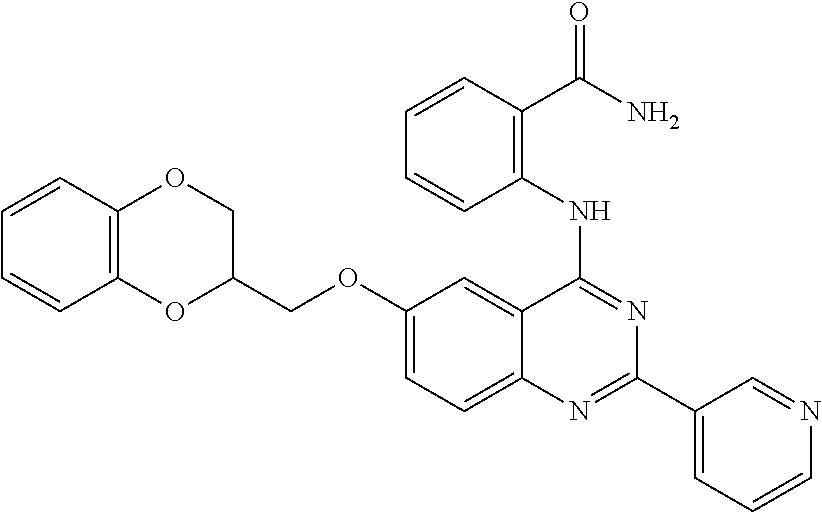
C1(OCC2COC3=C(O2)C=CC=C3)=CC=C2C(=C1)C(NC1=C(C(=O)N)C=CC=C1)=NC(C1=CC=CN=C1)=N2
